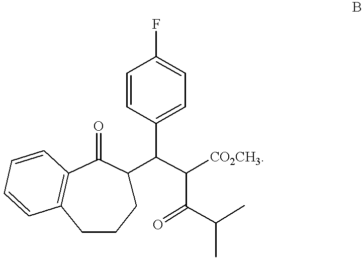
C1CCC(C(C([CO2CH3])C(C(C)C)=O)C2=CC=C(F)C=C2)C(=O)C2=C1C=CC=C2
